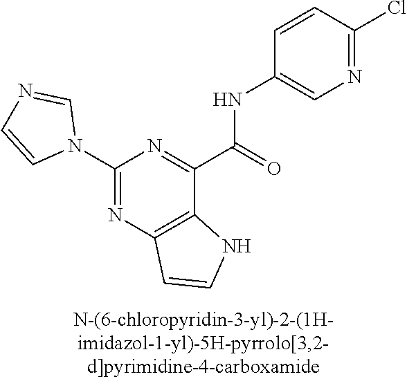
C1(N2C=NC=C2)=NC2=C(C(C(=O)NC3=CN=C(Cl)C=C3)=N1)NC=C2
